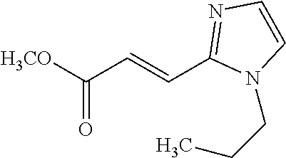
N1=C(C=CC([H3CO])=O)N(CCC)C=C1
